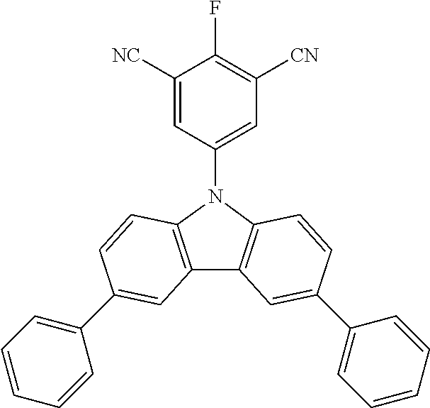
C1([NC])=CC(N2C3=C(C4=C2C=CC(C2=CC=CC=C2)=C4)C=C(C2=CC=CC=C2)C=C3)=CC([CN])=C1F
